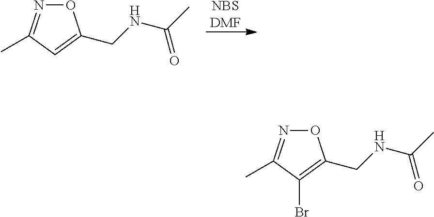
[NBSDMF].C(NC(C)=O)C1=CC(C)=NO1.C(NC(C)=O)C1=C(Br)C(C)=NO1
